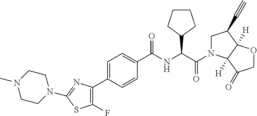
C1(C2=CC=C(C(NC(C(N3CC(C#C)C4([H])C3([H])C(=O)CO4)=O)C3CCCC3)=O)C=C2)=C(F)SC(N2CCN(C)CC2)=N1
